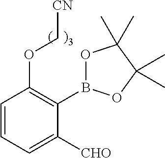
C1=CC=C([CHO])C(B2OC(C)(C)C(C)(C)O2)=C1OC[CN]
